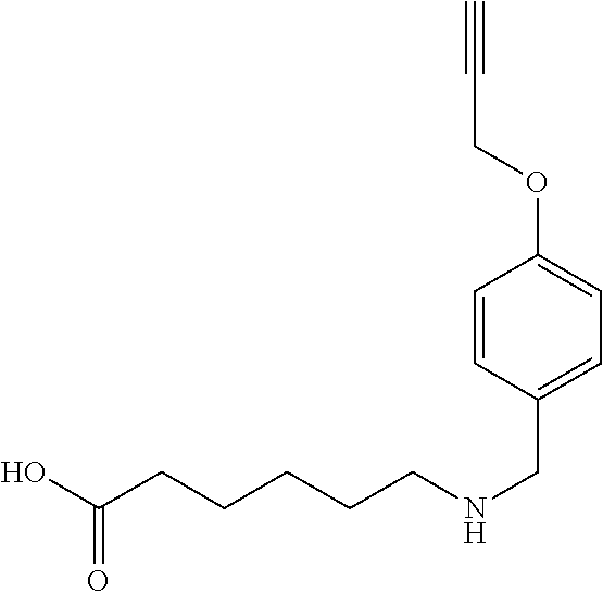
C1=CC(CNCCCCCC(O)=O)=CC=C1OCC#C
